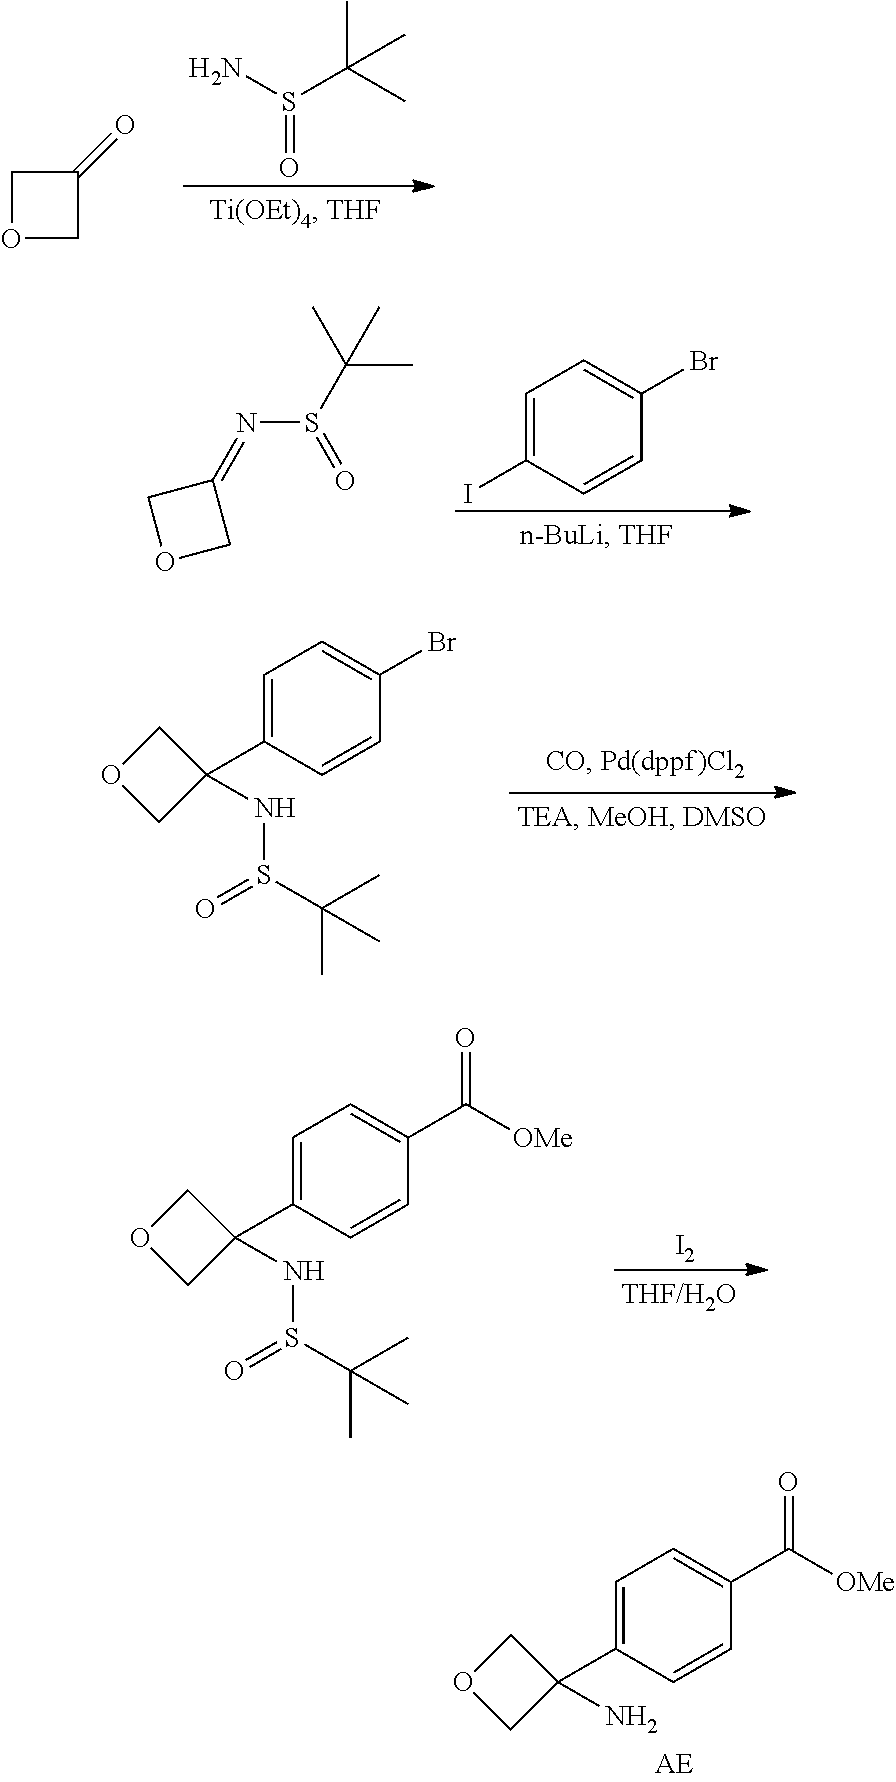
C1OCC1=O.S(C(C)(C)C)(N)=O.C1(=NS(C(C)(C)C)=O)COC1.C1=C(I)C=CC(Br)=C1.C1=C(C2(NS(C(C)(C)C)=O)COC2)C=CC(Br)=C1.C1=C(C2(NS(C(C)(C)C)=O)COC2)C=CC(C([OMe])=O)=C1.[I2].C1=C(C2(N)COC2)C=CC(C([OMe])=O)=C1
